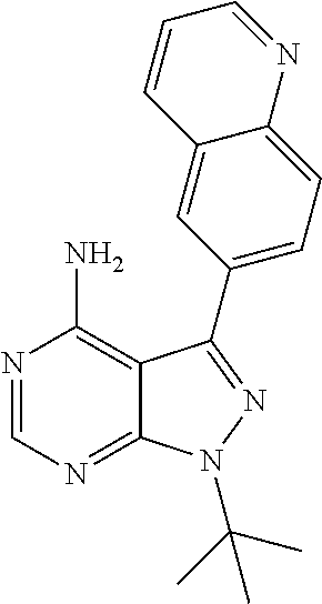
N1=CN=C2C(=C1N)C(C1=CC=C3C(=C1)C=CC=N3)=NN2C(C)(C)C
